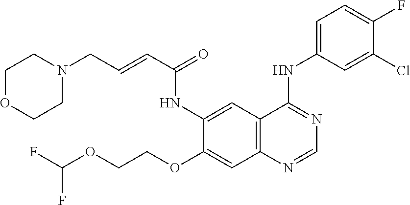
FC(OCCOC1=CC2=C(C=C1NC(C=CCN1CCOCC1)=O)C(NC1=CC=C(F)C(Cl)=C1)=NC=N2)F
